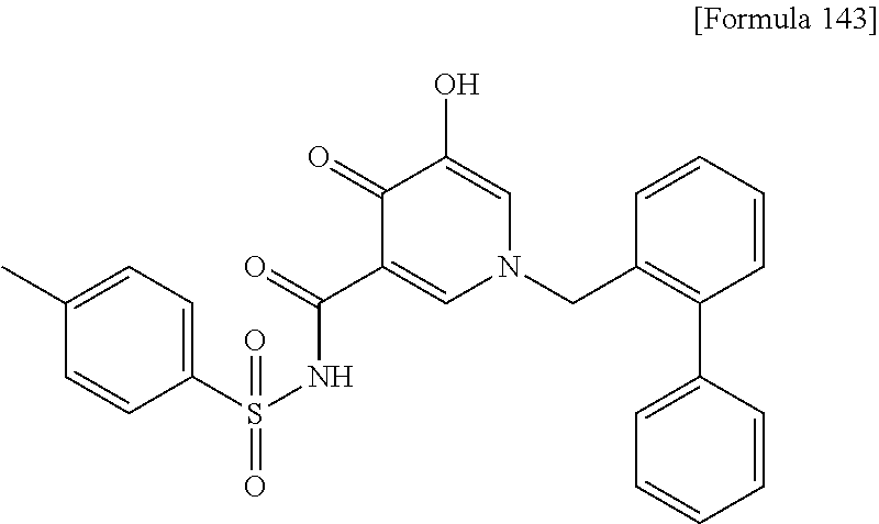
C1(=O)C(C(=O)NS(=O)(C2=CC=C(C)C=C2)=O)=CN(CC2=C(C3=CC=CC=C3)C=CC=C2)C=C1O
